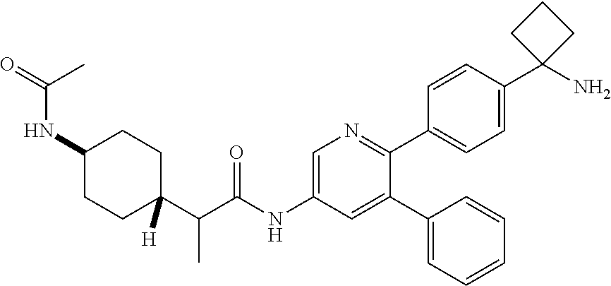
N(C1CCC(C(C(NC2=CN=C(C3=CC=C(C4(N)CCC4)C=C3)C(C3=CC=CC=C3)=C2)=O)C)([H])CC1)C(C)=O
